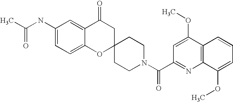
C12=CC=C(NC(C)=O)C=C1C(=O)CC1(O2)CCN(C(C2=NC3=C(C(OC)=C2)C=CC=C3OC)=O)CC1
